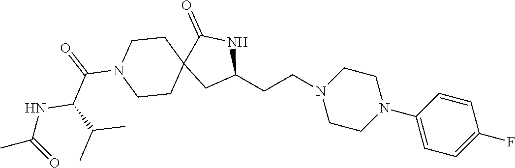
C(CC1NC(=O)C2(C1)CCN(C(=O)C(C(C)C)NC(C)=O)CC2)N1CCN(C2=CC=C(F)C=C2)CC1
